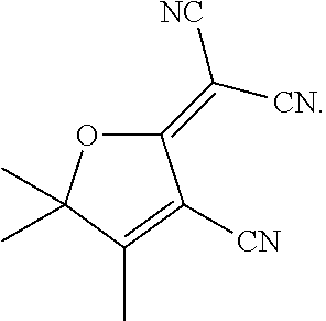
C1(=C([CN])[NC])OC(C)(C)C(C)=C1[CN]
